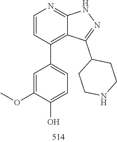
O(C)C1=CC(C2=C3C(=NC=C2)NN=C3C2CCNCC2)=CC=C1O
